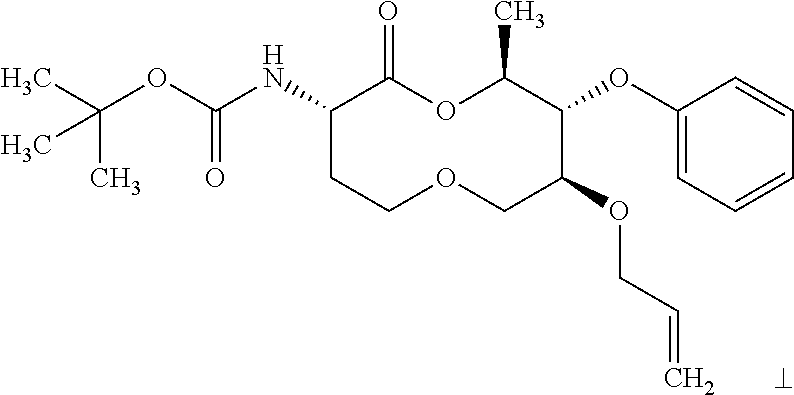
C1(NC(OC(C)(C)C)=O)CCOCC(OCC=C)C(OC2=CC=CC=C2)C(C)OC1=O
